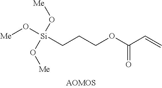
C(CCOC(C=C)=O)[Si](O[Me])(O[Me])O[Me]
